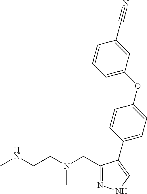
N1=C(CN(CCNC)C)C(C2=CC=C(OC3=CC=CC(C#N)=C3)C=C2)=CN1
